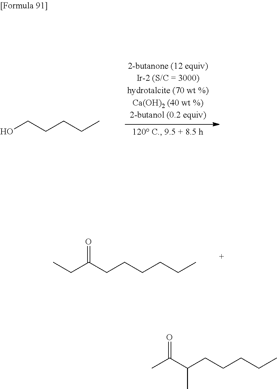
OCCCCC.C(CCCCC)(C(C)=O)C.C(CCCCC)C(CC)=O
